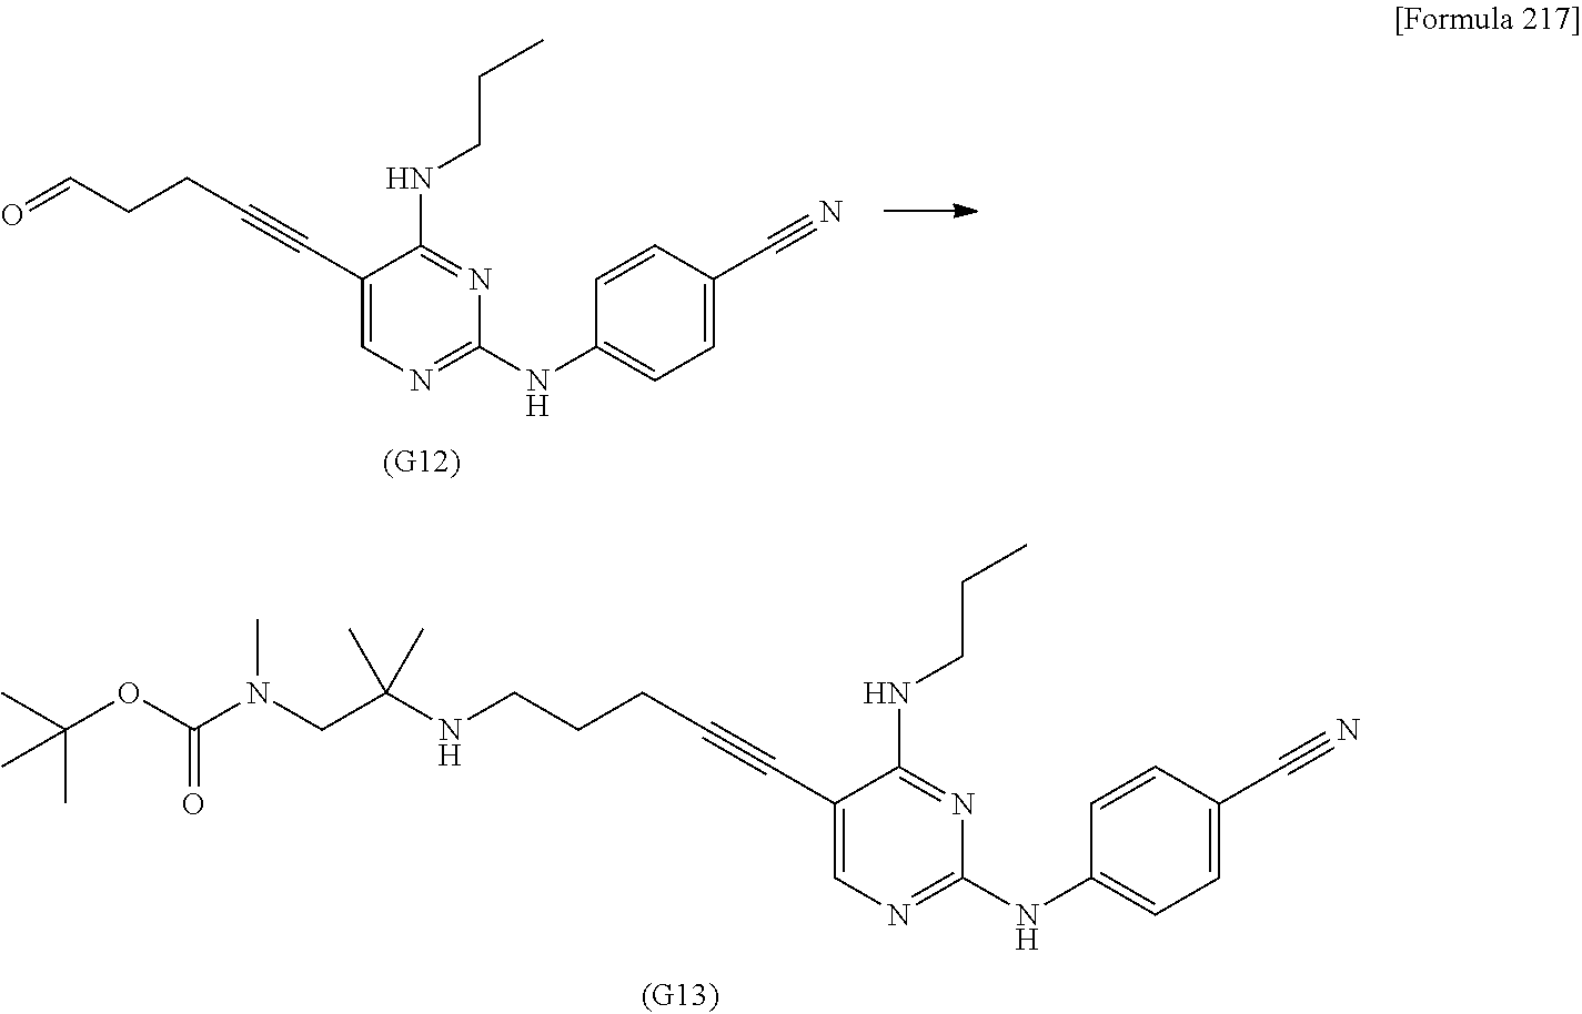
C1(C#CCCC=O)=CN=C(NC2=CC=C(C#N)C=C2)N=C1NCCC.C1(C#CCCCNC(CN(C(OC(C)(C)C)=O)C)(C)C)=CN=C(NC2=CC=C(C#N)C=C2)N=C1NCCC
